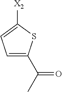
C1=C(C(C)=O)SC([X2])=C1
